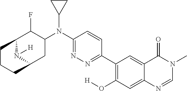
C1(C2=C(O[H])C=C3C(=C2)C(=O)N(C)C=N3)=NN=C(N(C2C(F)C3N([H])C(C2)CCC3)C2CC2)C=C1
